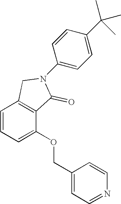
C1=CC=C(OCC2=CC=NC=C2)C2=C1CN(C1=CC=C(C(C)(C)C)C=C1)C2=O
